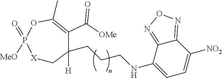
[X]1CC([H])(CCCNC2=CC=C([NO2])C3=NON=C23)C(C([OMe])=O)=C(C)OP1(=O)[MeO]
